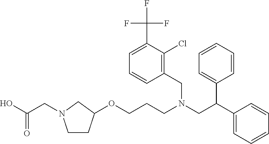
O(CCCN(CC(C1=CC=CC=C1)C1=CC=CC=C1)CC1=C(Cl)C(C(F)(F)F)=CC=C1)C1CCN(CC(O)=O)C1
